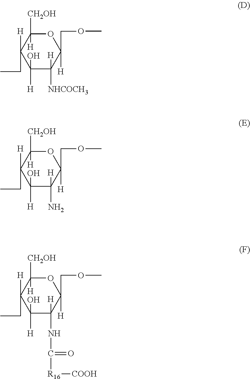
C1([H])(O)C([NHCOCH3])([H])C([H])(COC)OC([CH2OH])([H])C1([H])CC.C1([H])(O)C(N)([H])C([H])(COC)OC([CH2OH])([H])C1([H])CC.C1([H])(O)C(NC([R16][COOH])=O)([H])C([H])(COC)OC([CH2OH])([H])C1([H])CC
